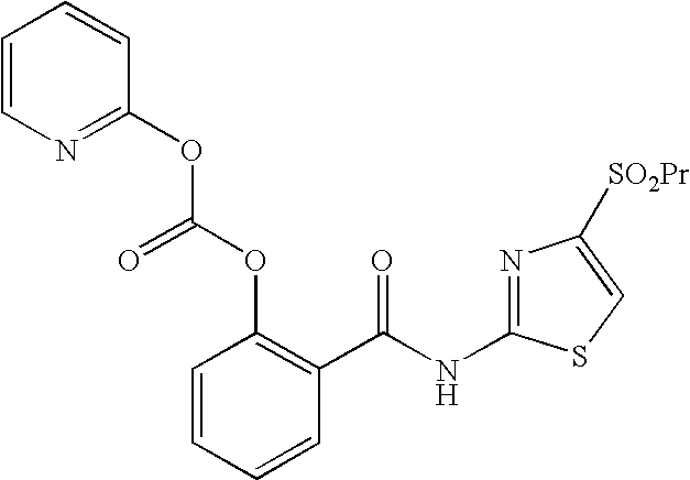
C1=CC=CC(C(NC2=NC([SO2Pr])=CS2)=O)=C1OC(OC1=NC=CC=C1)=O
